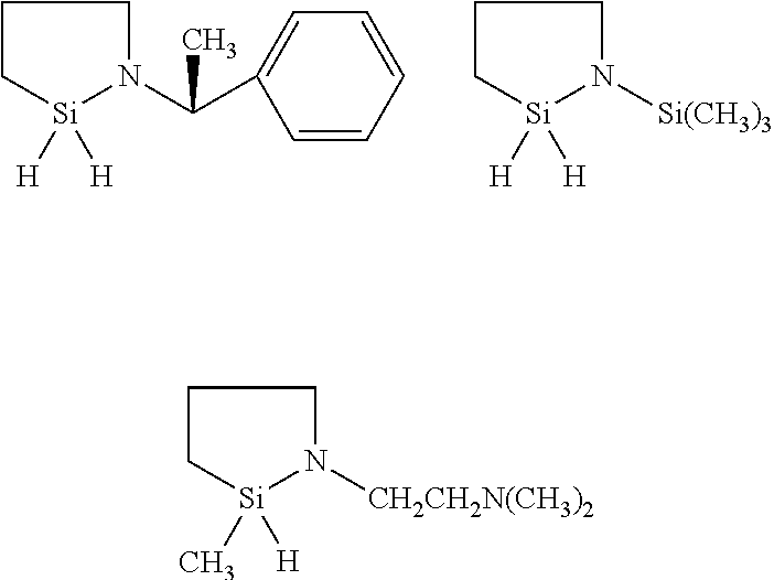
C1C[Si]([H])([H])N([Si(CH3)3])C1.C1C[Si]([H])([H])N(C(C)C2=CC=CC=C2)C1.C1C[Si](C)([H])N([CH2CH2N(CH3)2])C1
